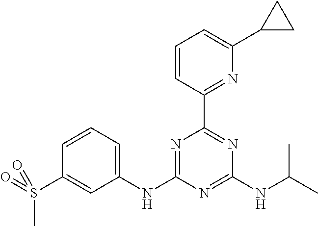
N1=C(NC2=CC=CC(S(=O)(C)=O)=C2)N=C(NC(C)C)N=C1C1=NC(C2CC2)=CC=C1
